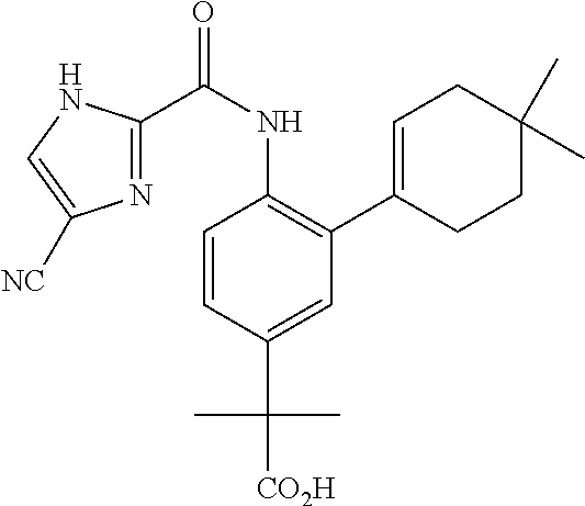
C1=CC(C([CO2H])(C)C)=CC(C2=CCC(C)(C)CC2)=C1NC(C1=NC([NC])=CN1)=O
